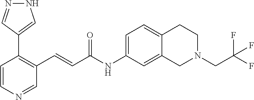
C1=CN=CC(C=CC(NC2=CC=C3C(=C2)CN(CC(F)(F)F)CC3)=O)=C1C1=CNN=C1
